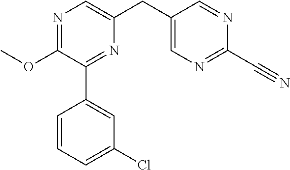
N1=C(OC)C(C2=CC(Cl)=CC=C2)=NC(CC2=CN=C(C#N)N=C2)=C1
